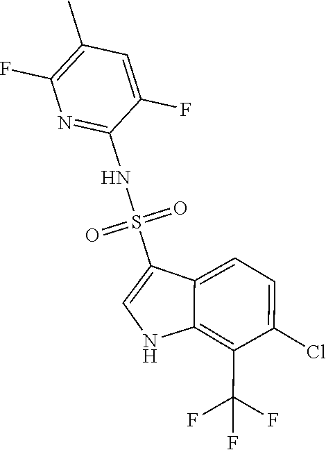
C1(C)=C(F)N=C(NS(=O)(=O)C2=CNC3=C(C(F)(F)F)C(Cl)=CC=C23)C(F)=C1
